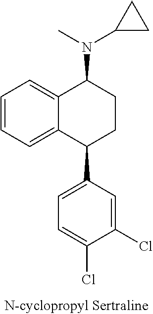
C12=CC=CC=C1C(C1=CC=C(Cl)C(Cl)=C1)CCC2N(C1CC1)C
